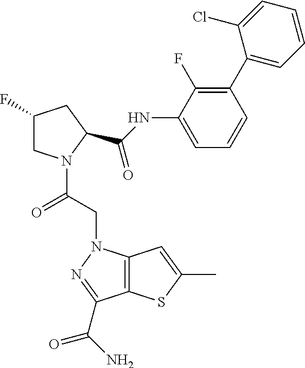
C1(F)CN(C(CN2C3=C(C(C(N)=O)=N2)SC(C)=C3)=O)C(C(NC2=CC=CC(C3=CC=CC=C3Cl)=C2F)=O)C1
